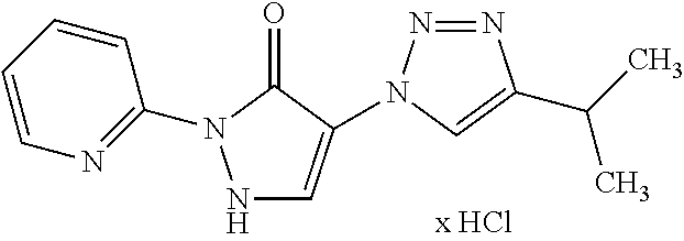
N1C=C(N2N=NC(C(C)C)=C2)C(=O)N1C1=NC=CC=C1
